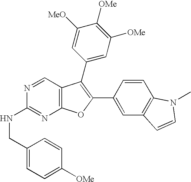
N1=CC2=C(N=C1NCC1=CC=C([OMe])C=C1)OC(C1=CC3=C(C=C1)N(C)C=C3)=C2C1=CC([OMe])=C([OMe])C([MeO])=C1
